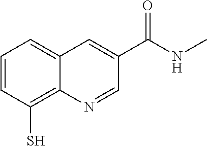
C1=CC(S)=C2C(=C1)C=C(C(NC)=O)C=N2
